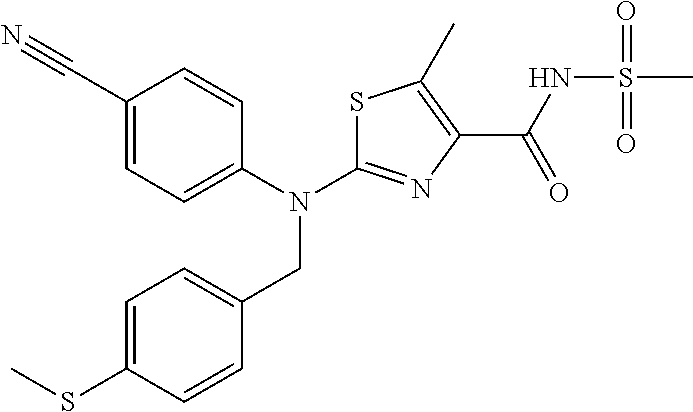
C1(C#N)=CC=C(N(C2=NC(C(NS(C)(=O)=O)=O)=C(C)S2)CC2=CC=C(SC)C=C2)C=C1
